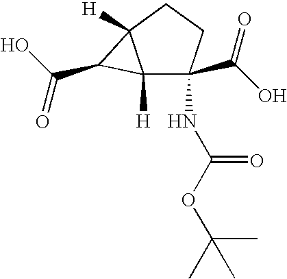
C12([H])C(C(O)=O)(NC(OC(C)(C)C)=O)CCC1([H])C2C(O)=O
